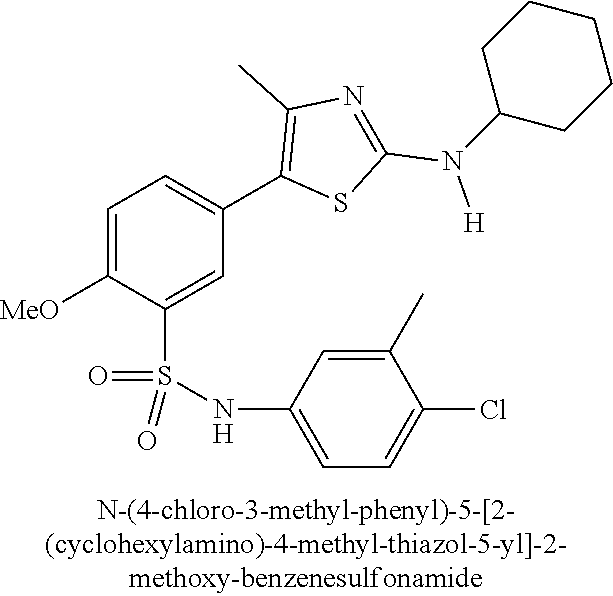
C1=C([MeO])C(S(NC2=CC=C(Cl)C(C)=C2)(=O)=O)=CC(C2=C(C)N=C(N([H])C3CCCCC3)S2)=C1
